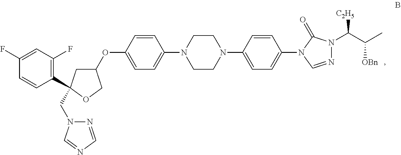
C1(N2C=NN(C(C(C)[OBn])[C2H5])C2=O)=CC=C(N2CCN(C3=CC=C(OC4CC(CN5N=CN=C5)(C5=C(F)C=C(F)C=C5)OC4)C=C3)CC2)C=C1
